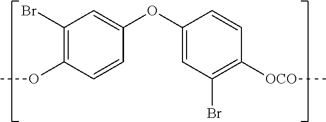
C1(Br)=C(OC)C=CC(OC2=CC(Br)=C([OCO]C)C=C2)=C1
